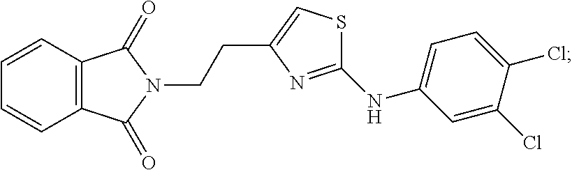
C12=C(C=CC=C1)C(=O)N(CCC1=CSC(NC3=CC=C(Cl)C(Cl)=C3)=N1)C2=O
